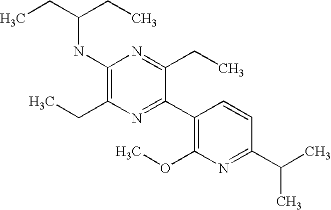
CCC(CC)NC1=C(CC)N=C(C2=C(OC)N=C(C(C)C)C=C2)C(CC)=N1
